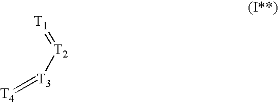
[T1]=[T2][T3]=[T4]
